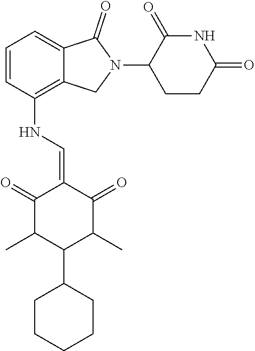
N(C1=C2C(=CC=C1)C(=O)N(C1CCC(=O)NC1=O)C2)C=C1C(=O)C(C)C(C2CCCCC2)C(C)C1=O
